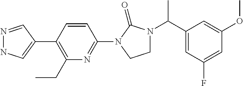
N1=CC(C2=C(CC)N=C(N3C(=O)N(C(C4=CC(F)=CC(OC)=C4)C)CC3)C=C2)=CN1
